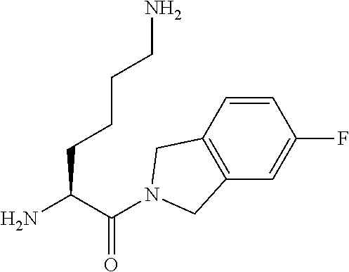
C(C(N)CCCCN)(=O)N1CC2=C(C=C(F)C=C2)C1
